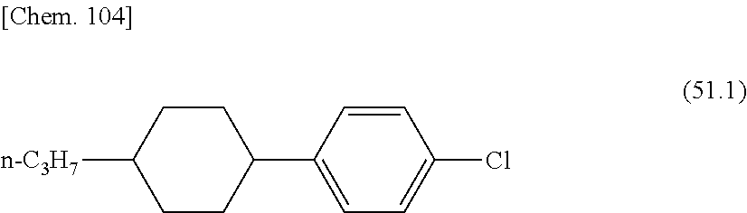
C1(C2=CC=C(Cl)C=C2)CCC([n-C3H7])CC1
